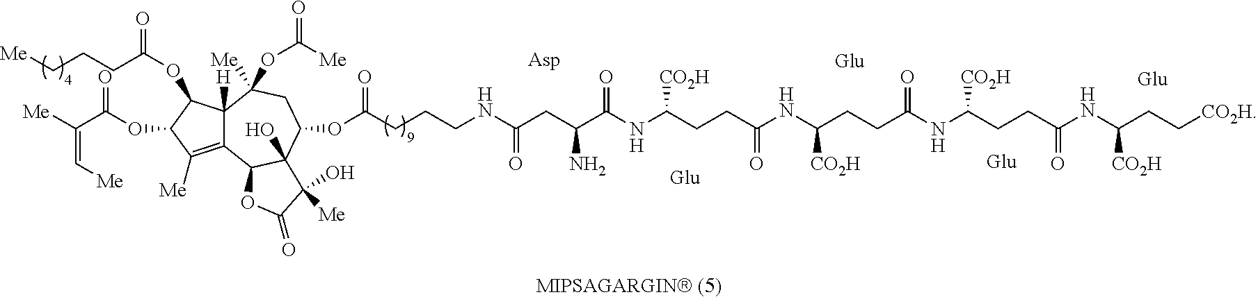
C12=C([Me])C(OC(C([Me])=C[Me])=O)C(OC(=O)CCC[Me])C1([H])C([Me])(OC(=O)[Me])CC(OC(CCCNC(CC(C(NC(CCC(NC(CCC(NC(CCC(NC(CC[CO2H])[CO2H])=O)[CO2H])=O)[CO2H])=O)[CO2H])=O)N)=O)=O)C1(O)C2OC(=O)C1(O)[Me]
